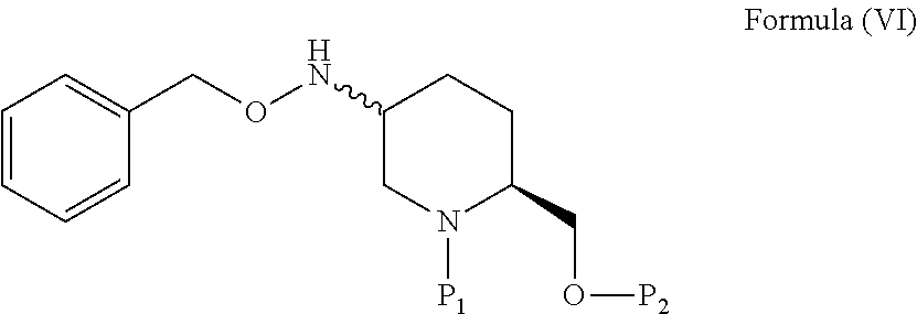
C1=CC=CC(CONC2CN([P1])C(CO[P2])CC2)=C1
